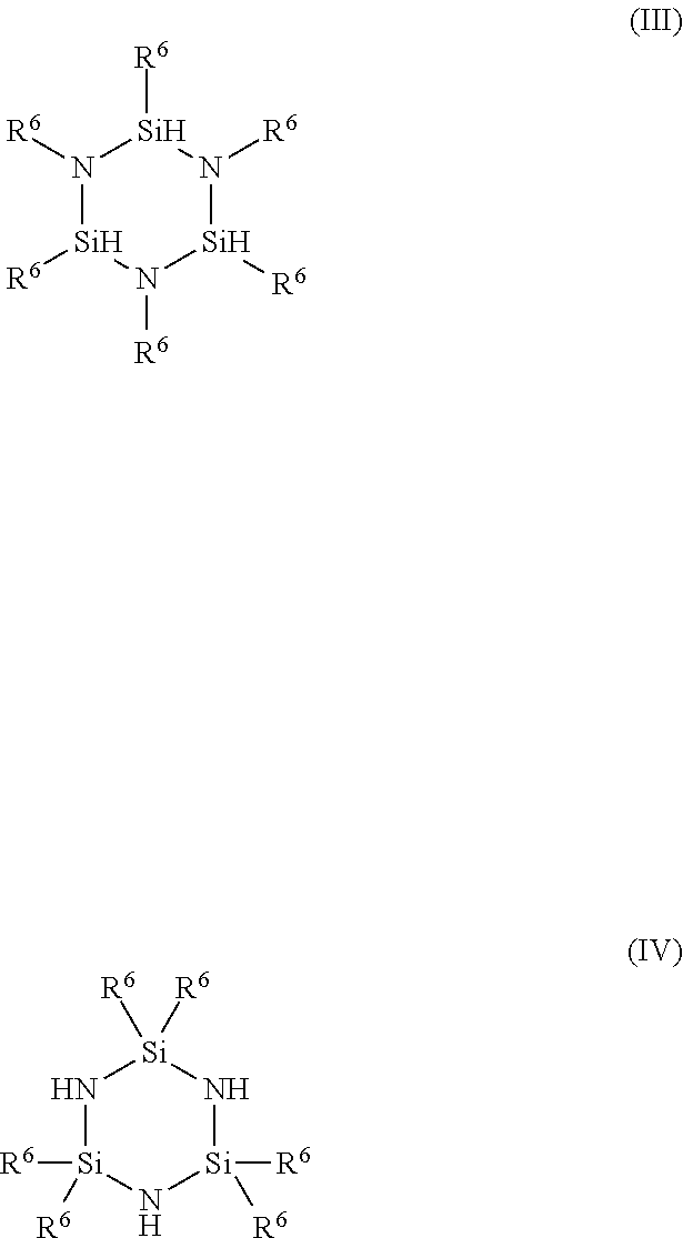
N1([R6])[Si]([R6])N([R6])[Si]([R6])N([R6])[Si]1[R6].N1[Si]([R6])([R6])N[Si]([R6])([R6])N[Si]1([R6])[R6]
